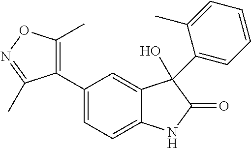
C1=C(C2=C(C)ON=C2C)C=C2C(=C1)NC(=O)C2(O)C1=CC=CC=C1C
